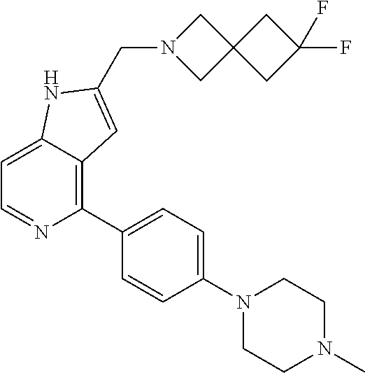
C1=C2C(=C(C3=CC=C(N4CCN(C)CC4)C=C3)N=C1)C=C(CN1CC3(C1)CC(F)(F)C3)N2
